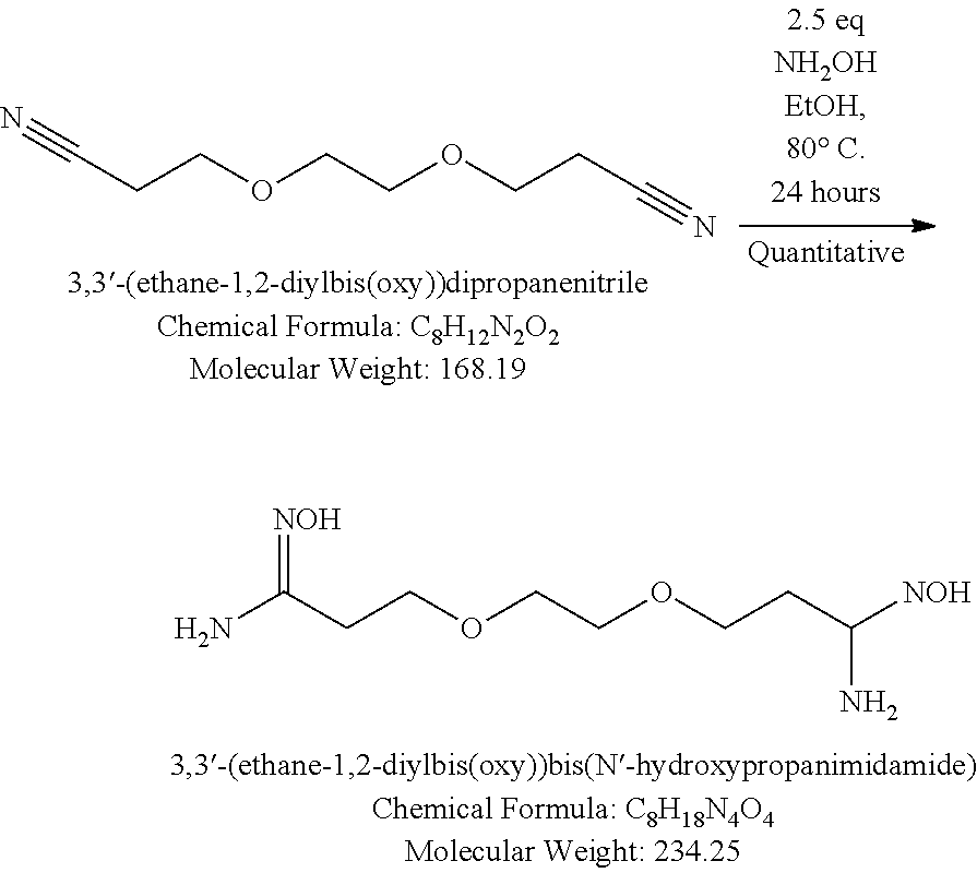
C(CCOCCOCCC([NOH])N)(N)=[NOH].N#CCCOCCOCCC#N
